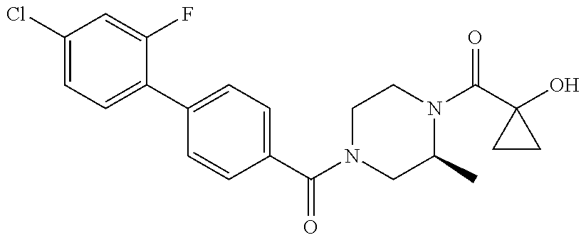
C1(Cl)=CC=C(C2=CC=C(C(=O)N3CC(C)N(C(=O)C4(O)CC4)CC3)C=C2)C(F)=C1
